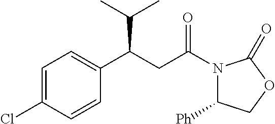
C1(C(CC(N2C([Ph])COC2=O)=O)C(C)C)=CC=C(Cl)C=C1
